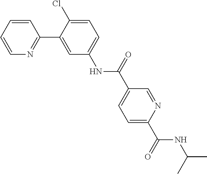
C1=CC=CN=C1C1=CC(NC(C2=CC=C(C(NC(C)C)=O)N=C2)=O)=CC=C1Cl
